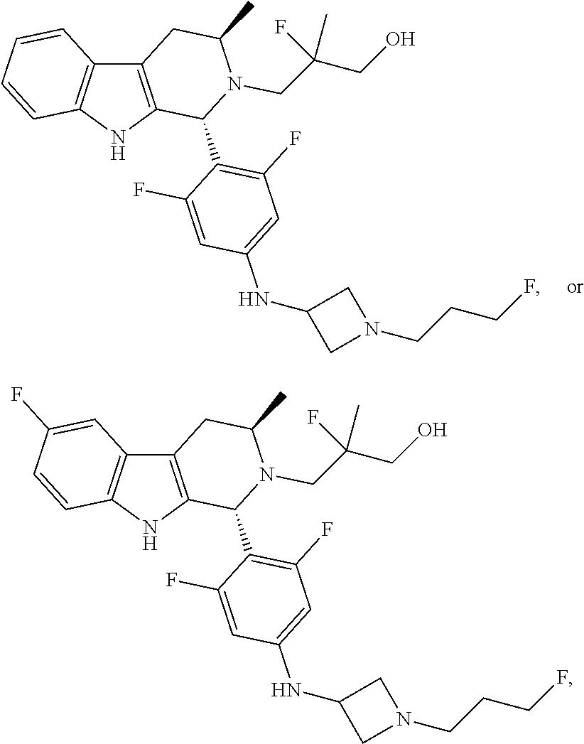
C12=C(NC3=C1C=CC=C3)C(C1=C(F)C=C(NC3CN(CCCF)C3)C=C1F)N(CC(CO)(F)C)C(C)C2.C12=C(NC3=C1C=C(F)C=C3)C(C1=C(F)C=C(NC3CN(CCCF)C3)C=C1F)N(CC(CO)(F)C)C(C)C2
